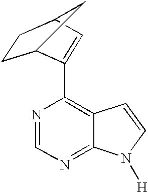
N1=CN=C2C(=C1C1=CC3CCC1C3)C=CN2[H]
